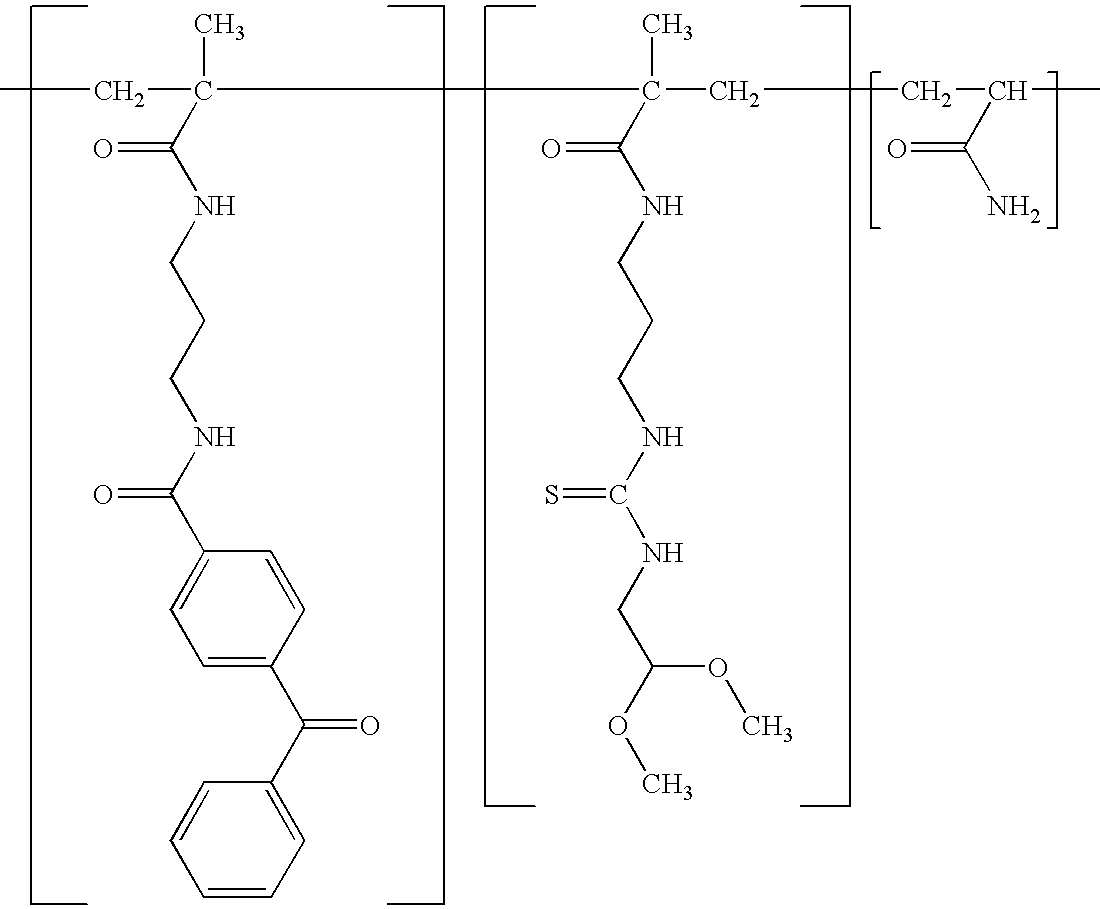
CC(CC)(C(NCCCNC(C1=CC=C(C(C2=CC=CC=C2)=O)C=C1)=O)=O)C(C)(CCC(C(N)=O)C)C(NCCCNC(NCC(OC)OC)=S)=O
